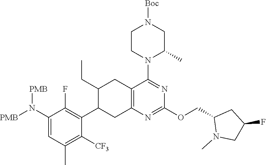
C1CN(C2=NC(OCC3N(C)CC(F)C3)=NC3=C2CC(CC)C(C2=C(F)C(N([PMB])[PMB])=CC(C)=C2[CF3])C3)C(C)CN1[Boc]
